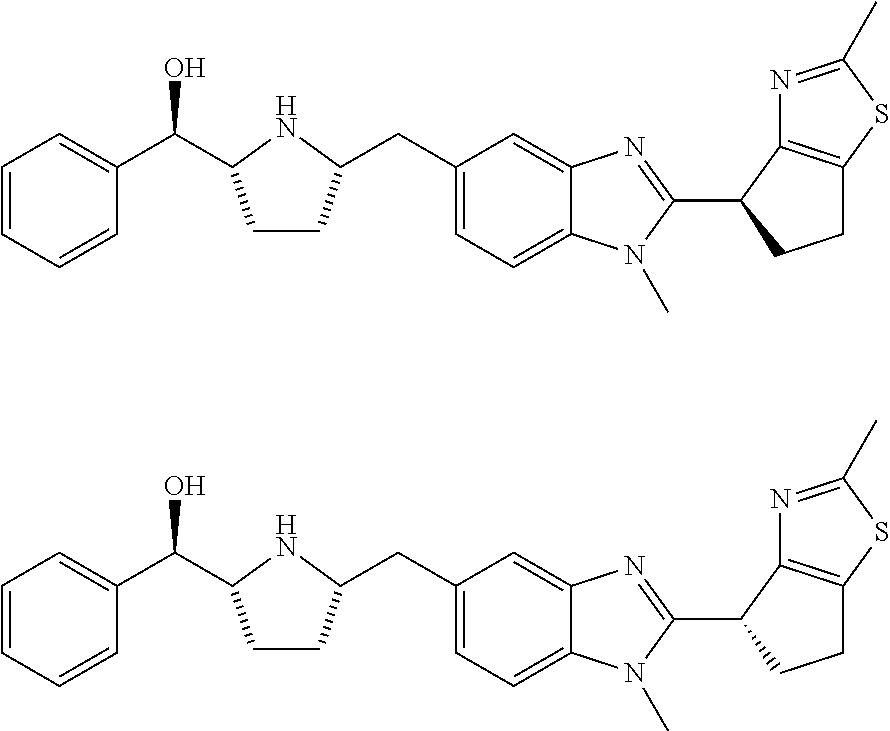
C1=CC=CC(C(C2CCC(CC3=CC=C4C(=C3)N=C(C3CCC5=C3N=C(C)S5)N4C)N2)O)=C1.C1=CC=CC(C(C2CCC(CC3=CC=C4C(=C3)N=C(C3CCC5=C3N=C(C)S5)N4C)N2)O)=C1
